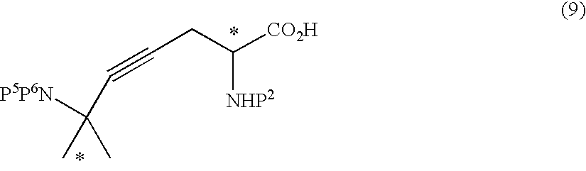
C(CC([CO2H])[NHP2])#CC([P5P6N])(C)C
